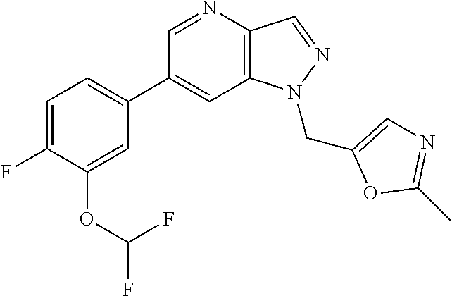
C1(C2=CC=C(F)C(OC(F)F)=C2)=CC2=C(C=NN2CC2=CN=C(C)O2)N=C1
